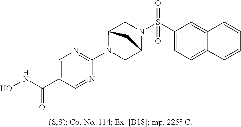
N1(C2=NC=C(C(NO)=O)C=N2)CC2N(S(C3=CC=C4C(=C3)C=CC=C4)(=O)=O)CC1C2
